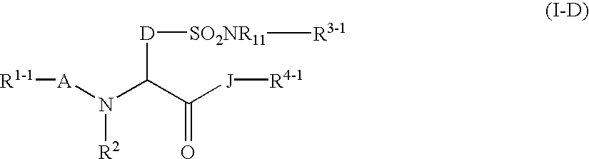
[A](N(C(C([J][R4-1])=O)[D][SO2NR11][R3-1])[R2])[R1-1]
